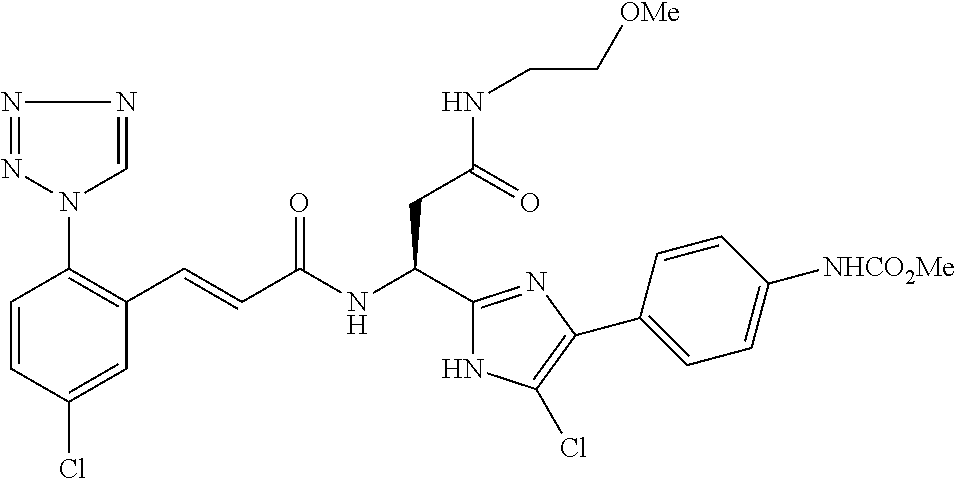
C1(Cl)=CC(C=CC(NC(CC(NCC[OMe])=O)C2=NC(C3=CC=C([NHCO2Me])C=C3)=C(Cl)N2)=O)=C(N2N=NN=C2)C=C1
